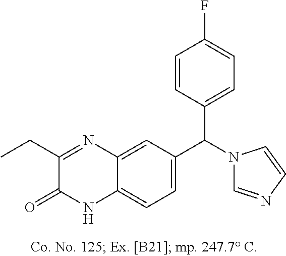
C1(CC)=NC2=CC(C(N3C=NC=C3)C3=CC=C(F)C=C3)=CC=C2NC1=O
